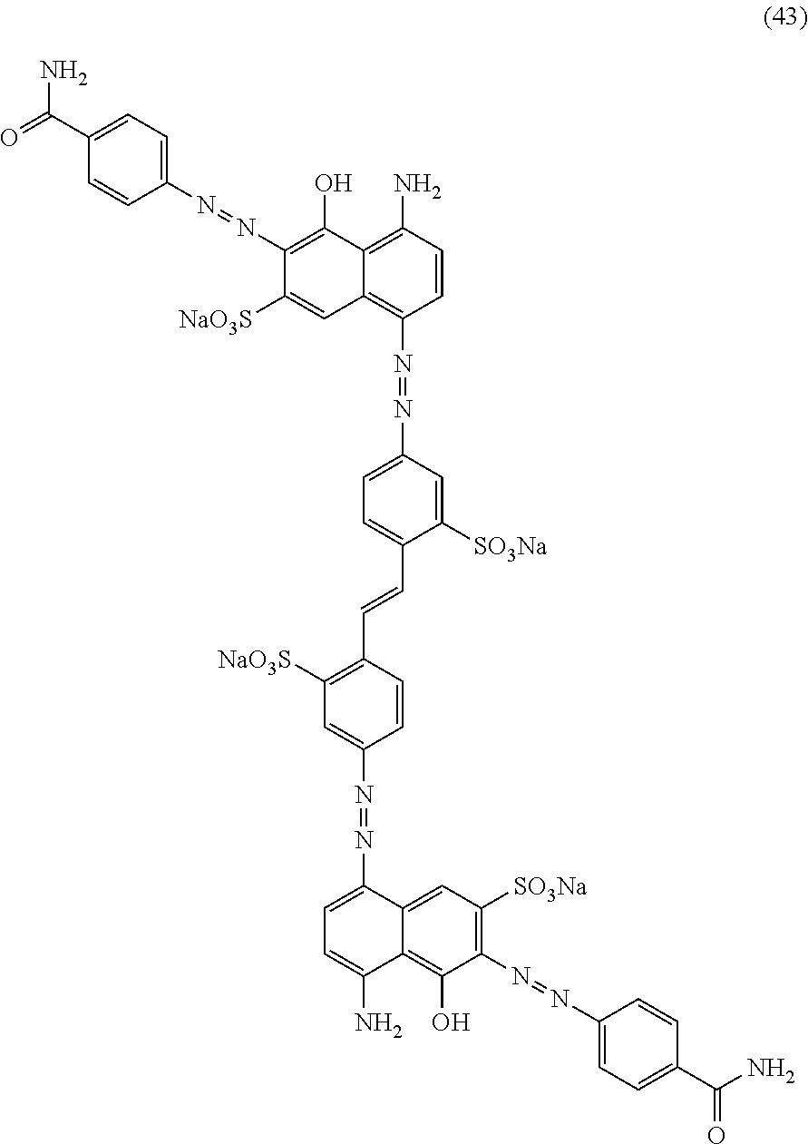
O=C(C1=CC=C(N=NC2=C(O)C3=C(N)C=CC(N=NC4=CC=C(C=CC5=C([NaO3S])C=C(N=NC6=CC=C(N)C7=C(O)C(N=NC8=CC=C(C(=O)N)C=C8)=C([SO3Na])C=C67)C=C5)C([SO3Na])=C4)=C3C=C2[NaO3S])C=C1)N
